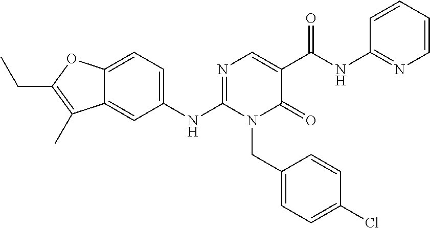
C1(NC2=NC=C(C(NC3=NC=CC=C3)=O)C(=O)N2CC2=CC=C(Cl)C=C2)=CC=C2C(=C1)C(C)=C(CC)O2
